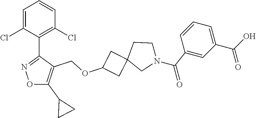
C1=C(Cl)C(C2=NOC(C3CC3)=C2COC2CC3(C2)CN(C(C2=CC(C(O)=O)=CC=C2)=O)CC3)=C(Cl)C=C1
